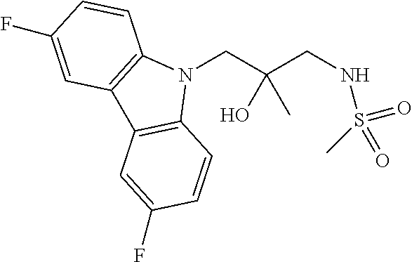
N1(CC(CNS(C)(=O)=O)(O)C)C2=C(C3=C1C=CC(F)=C3)C=C(F)C=C2
